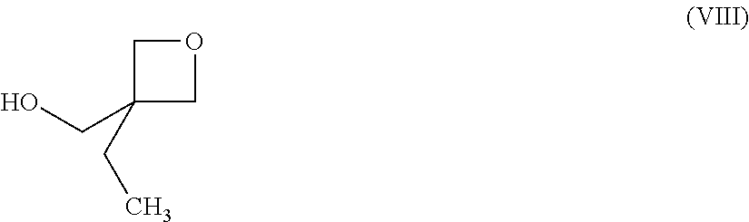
C1C(CO)(CC)CO1
